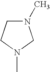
N1(C)CCN(C)C1
